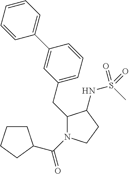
C(C1N(C(=O)C2CCCC2)CCC1NS(C)(=O)=O)C1=CC=CC(C2=CC=CC=C2)=C1
